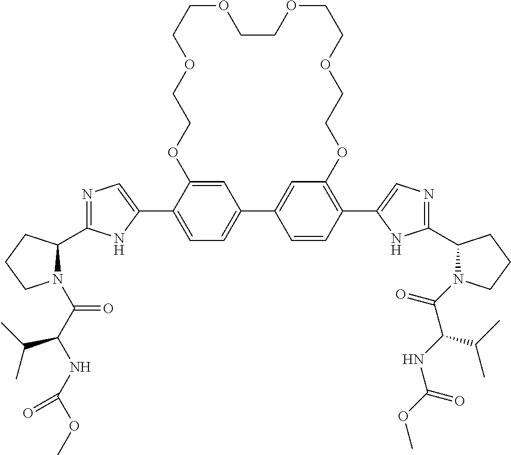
C1=C2C(C3=CN=C(C4N(C(C(NC(OC)=O)C(C)C)=O)CCC4)N3)=CC=C1C1=CC(=C(C3=CN=C(C4N(C(=O)C(NC(OC)=O)C(C)C)CCC4)N3)C=C1)OCCOCCOCCOCCOCCO2
